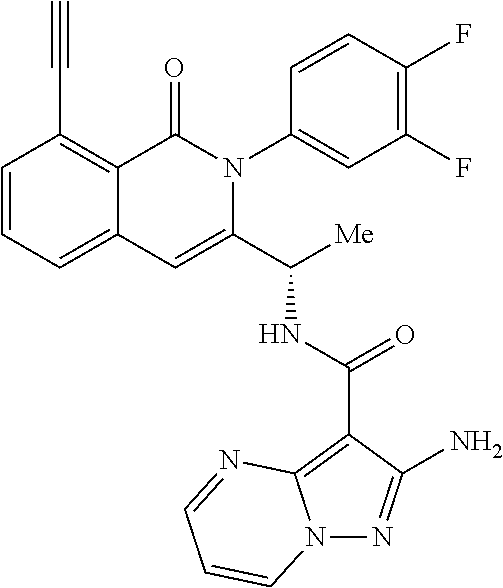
N(C(C1=CC2=CC=CC(C#C)=C2C(=O)N1C1=CC(F)=C(F)C=C1)[Me])C(C1=C2N(N=C1N)C=CC=N2)=O
